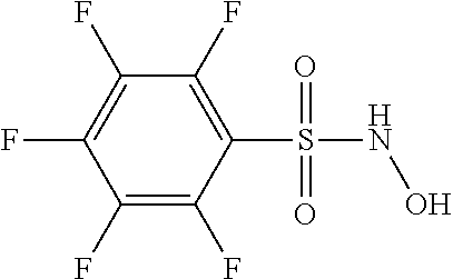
C1(S(NO)(=O)=O)=C(F)C(F)=C(F)C(F)=C1F
